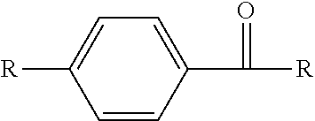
C1(C(=O)[R])=CC=C([R])C=C1
